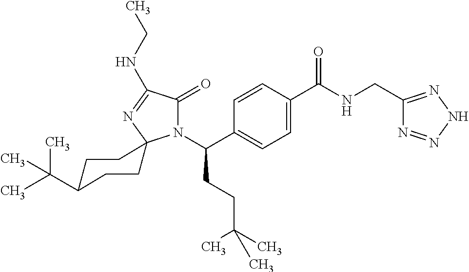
C1=C(C(=O)NCC2=NNN=N2)C=CC(C(N2C(=O)C(NCC)=NC23CCC(C(C)(C)C)CC3)CCC(C)(C)C)=C1
